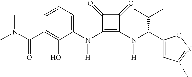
C(C1=C(O)C(N(C2=C(N(C(C3=CC(C)=NO3)C(C)C)[H])C(=O)C2=O)[H])=CC=C1)(=O)N(C)C
